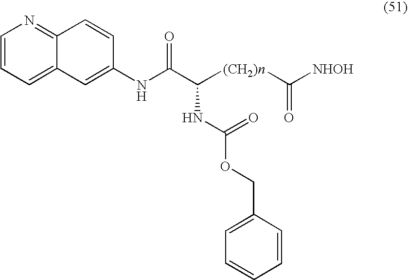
C1=CC=C2C(=N1)C=CC(NC(C([(CH2)n]C([NHOH])=O)NC(=O)OCC1=CC=CC=C1)=O)=C2
